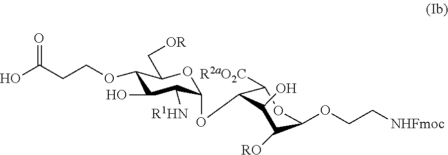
O1C(OC2C([R2aO2C])OC(OCC[NHFmoc])C([RO])C2O)C([R1HN])C(O)C(OCCC(O)=O)C1C[OR]
